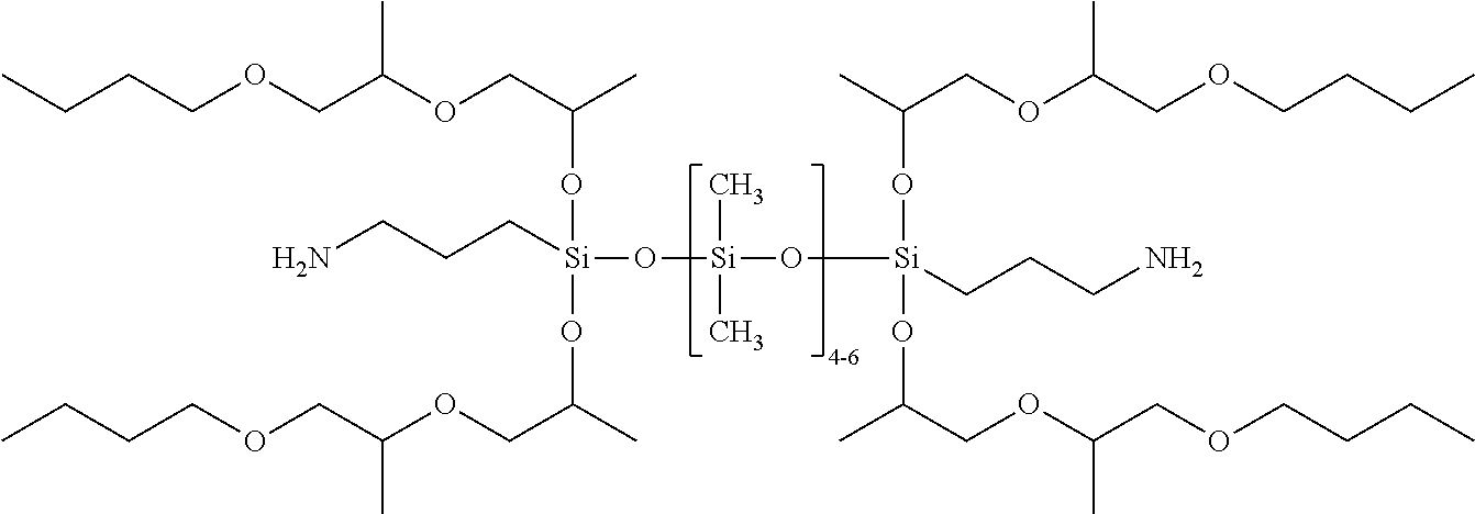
[Si](O[Si](OC(COC(COCCCC)C)C)(OC(C)COC(COCCCC)C)CCCN)(C)(C)O[Si](OC(C)COC(COCCCC)C)(OC(COC(COCCCC)C)C)CCCN
